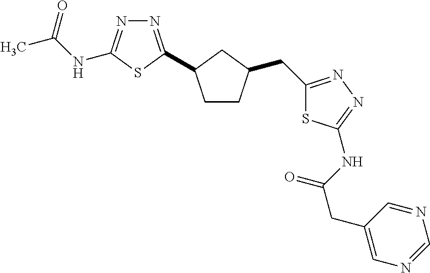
C1CC(CC2=NN=C(NC(CC3=CN=CN=C3)=O)S2)CC1C1=NN=C(NC(C)=O)S1
